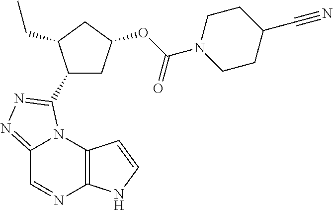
C12=NN=C(C3CC(OC(N4CCC(C#N)CC4)=O)CC3CC)N1C1=C(N=C2)NC=C1
